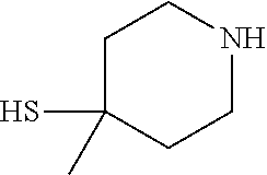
C1C(C)(S)CCNC1
